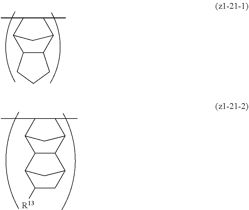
C12C(C)C(C)C(C3C1CCC3)C2.C12C(C)C(C)C(C3C1C1CC([R13])C3C1)C2
